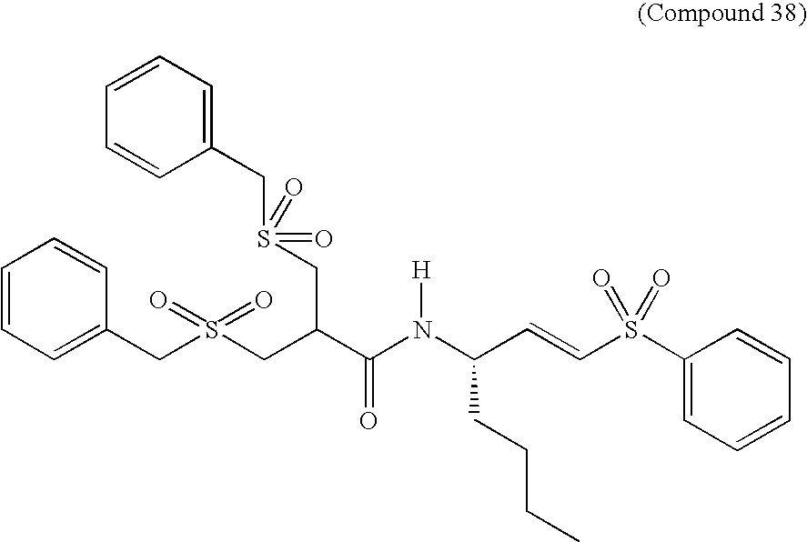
C1=CC=C(CS(CC(C(=O)N(C(CCCC)C=CS(C2=CC=CC=C2)(=O)=O)[H])CS(CC2=CC=CC=C2)(=O)=O)(=O)=O)C=C1
